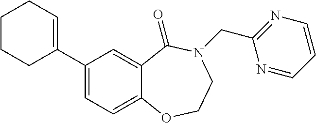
C1CCCC(C2=CC=C3C(=C2)C(=O)N(CC2=NC=CC=N2)CCO3)=C1
